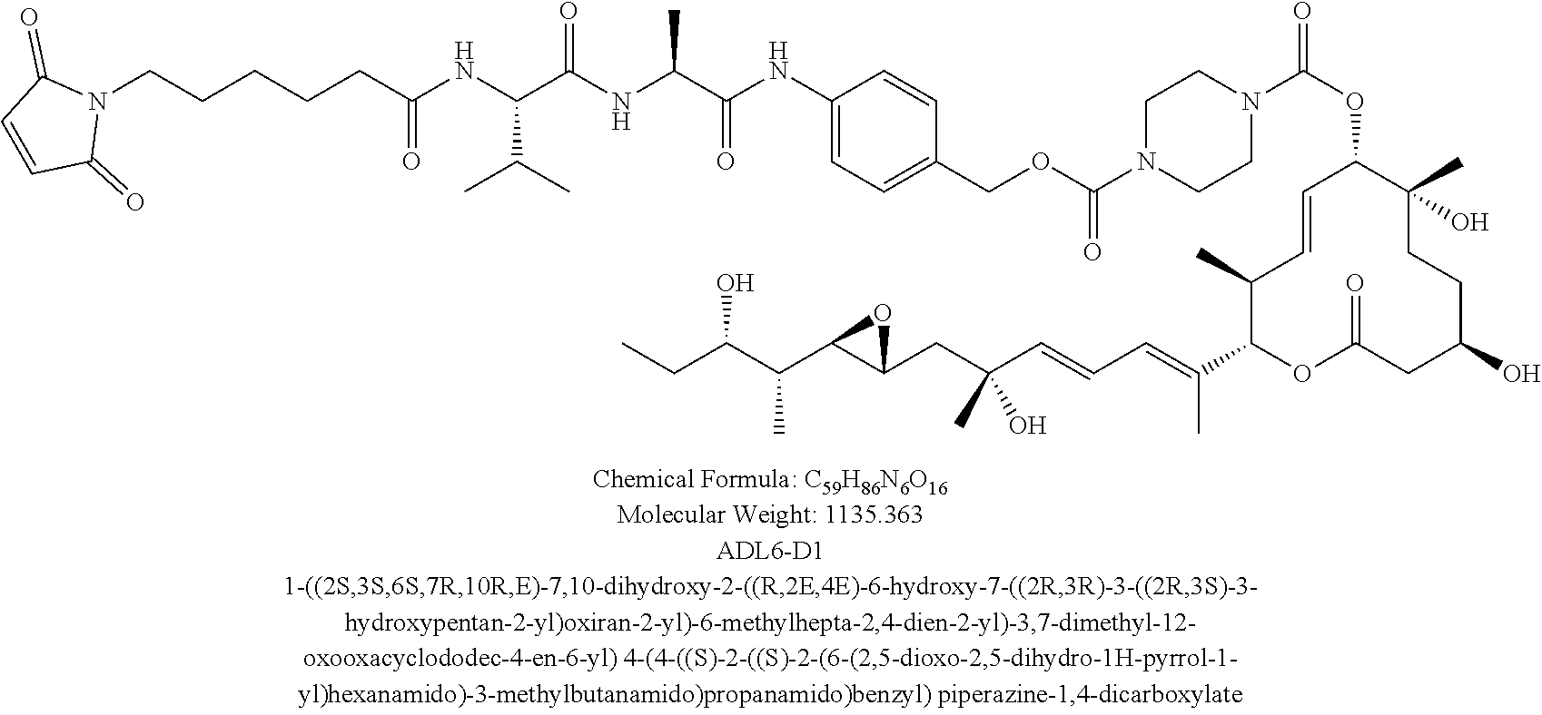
C1(COC(N2CCN(C(OC3C(C)(O)CCC(O)CC(=O)OC(C(=CC=CC(CC4C(C(C(CC)O)C)O4)(C)O)C)C(C)C=C3)=O)CC2)=O)=CC=C(NC(C(NC(C(NC(CCCCCN2C(=O)C=CC2=O)=O)C(C)C)=O)C)=O)C=C1
